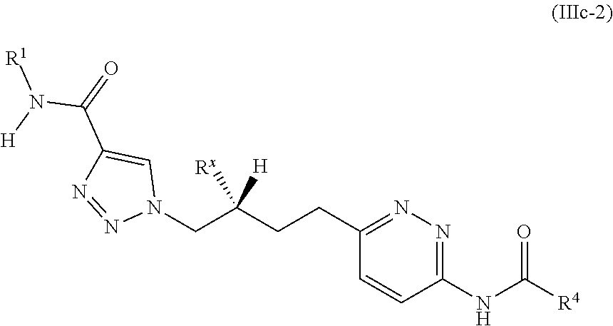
C1(CCC(CN2C=C(C(=O)N([H])[R1])N=N2)([H])[Rx])=NN=C(NC([R4])=O)C=C1
